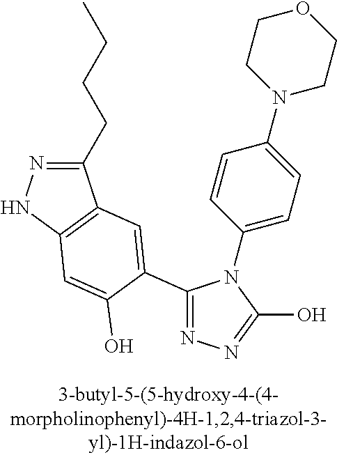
N1=C(C2=CC3=C(NN=C3CCCC)C=C2O)N(C2=CC=C(N3CCOCC3)C=C2)C(O)=N1
